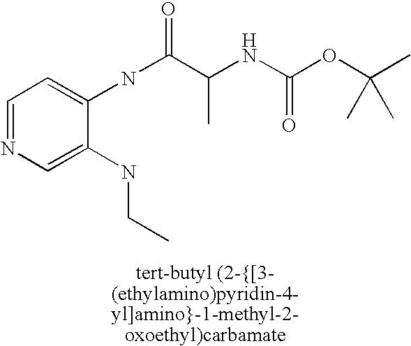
C1=NC=C(NCC)C(NC(C(NC(OC(C)(C)C)=O)C)=O)=C1
